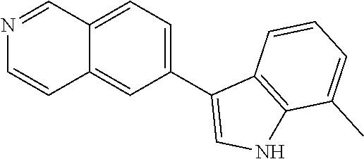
N1=CC2=CC=C(C3=CNC4=C3C=CC=C4C)C=C2C=C1
